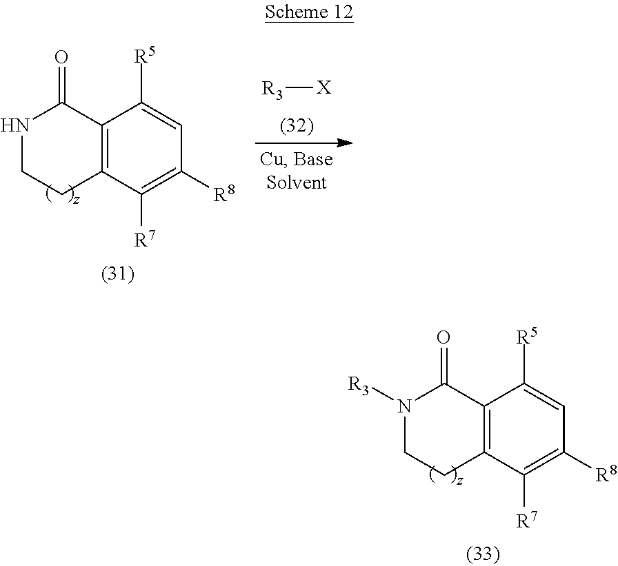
[R3][X].C12=C(C([R7])=C([R8])C=C1[R5])CCNC2=O.C12=C(C([R7])=C([R8])C=C1[R5])CCN([R3])C2=O
